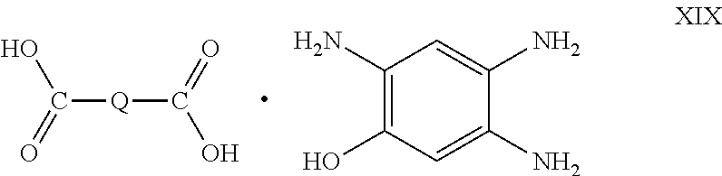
C([Q]C(=O)O)(O)=O.C1(N)=C(O)C=C(N)C(N)=C1
